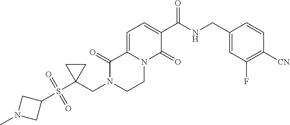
C1(C(NCC2=CC(F)=C([CN])C=C2)=O)=CC=C2N(C1=O)CCN(CC1(S(C3CN(C)C3)(=O)=O)CC1)C2=O
